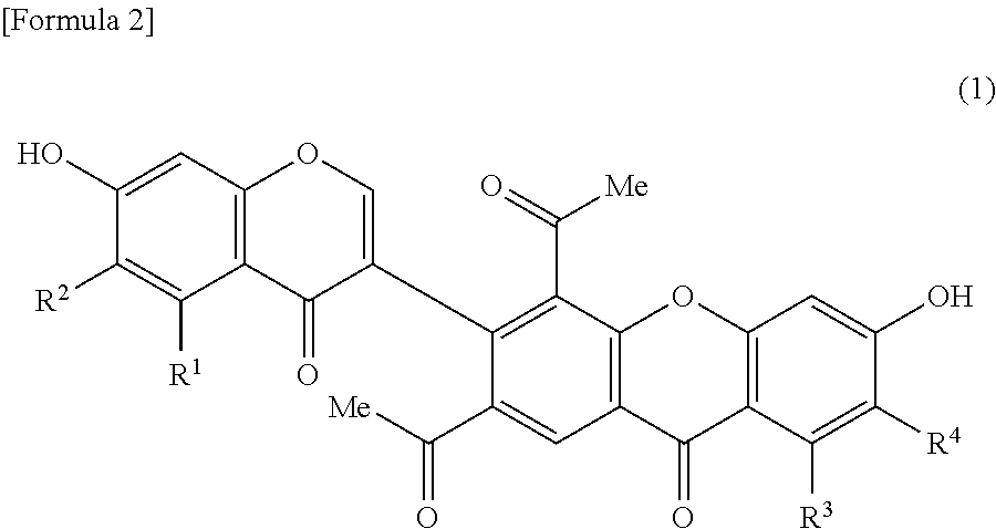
C12=C(C=C(O)C([R2])=C1[R1])OC=C(C1=C(C(=O)[Me])C3=C(C=C1C([Me])=O)C(=O)C1=C(O3)C=C(O)C([R4])=C1[R3])C2=O
